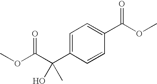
C1=C(C(C(OC)=O)(O)C)C=CC(C(OC)=O)=C1
